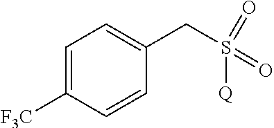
C1=C([F3C])C=CC(CS(=O)(=O)[Q])=C1
